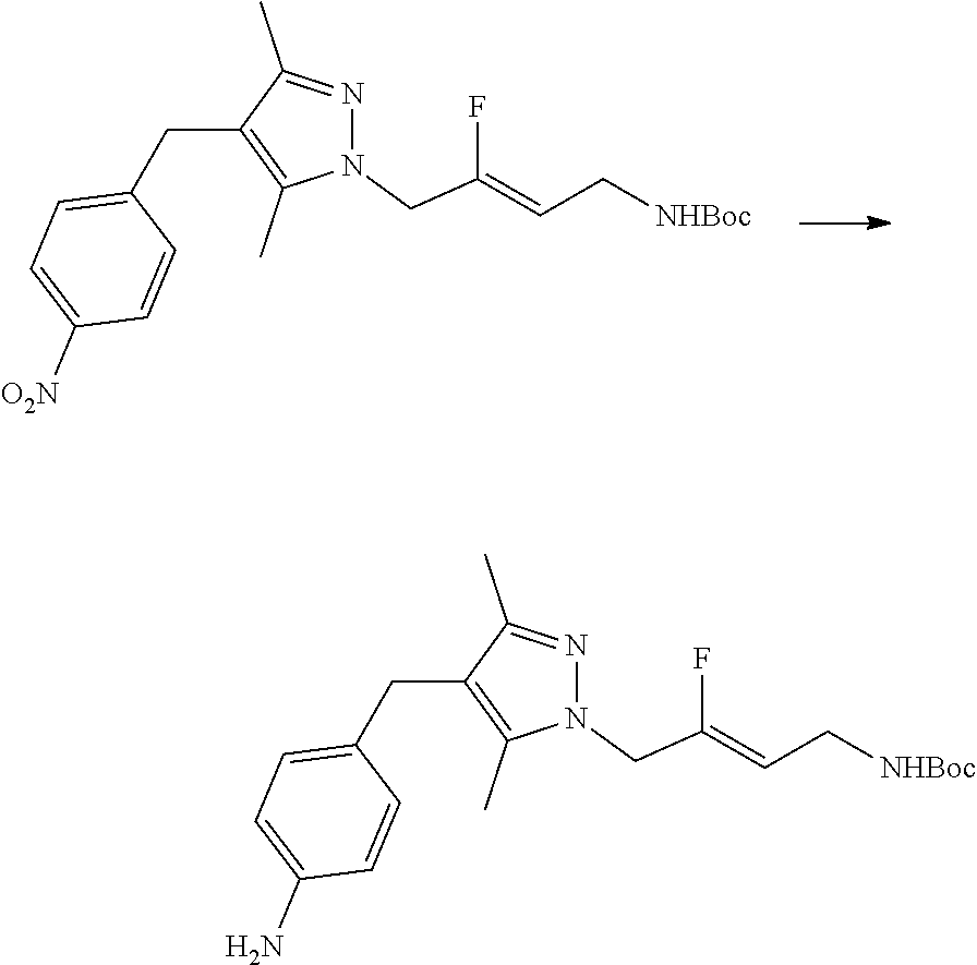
C1(CC2=C(C)N(CC(F)=CC[NHBoc])N=C2C)=CC=C([O2N])C=C1.C1(CC2=C(C)N(CC(F)=CC[NHBoc])N=C2C)=CC=C(N)C=C1
